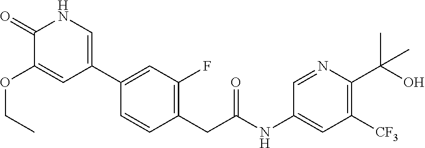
C1(C2=CNC(=O)C(OCC)=C2)=CC(F)=C(CC(NC2=CC([CF3])=C(C(O)(C)C)N=C2)=O)C=C1
